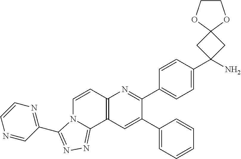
C1(C2=CC3=C(N=C2C2=CC=C(C4(N)CC5(C4)OCCO5)C=C2)C=CN2C3=NN=C2C2=NC=CN=C2)=CC=CC=C1
